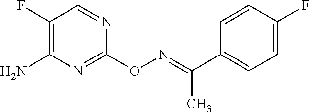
C1(F)=C(N)N=C(ON=C(C)C2=CC=C(F)C=C2)N=C1
